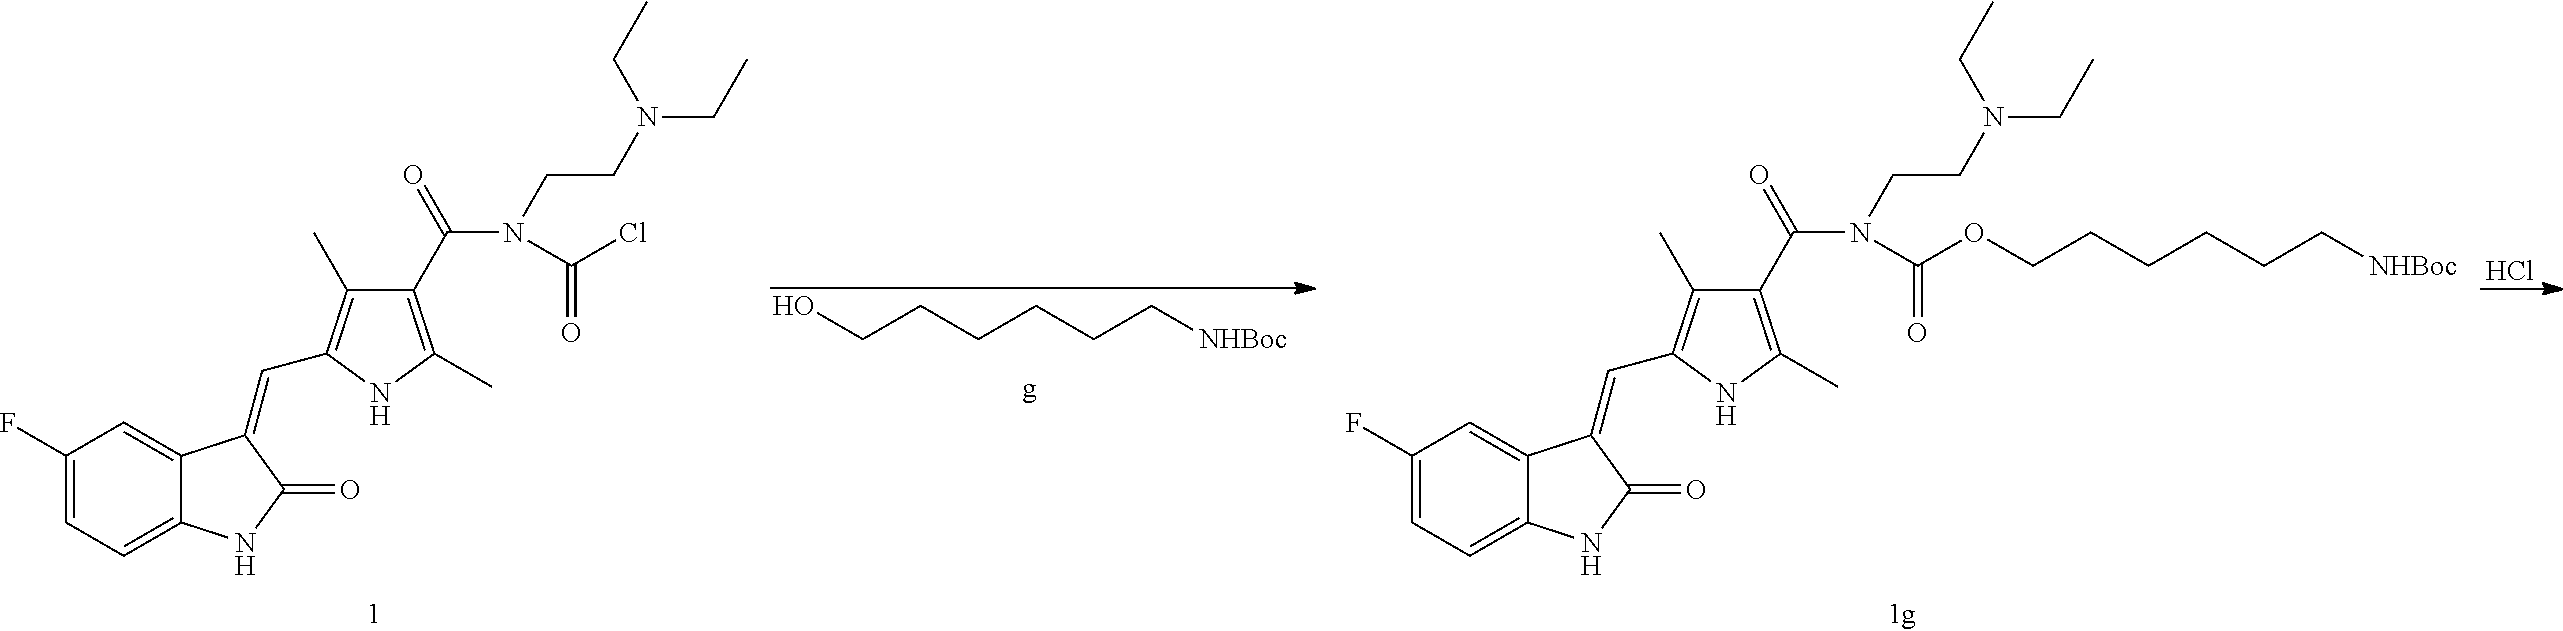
C1(F)=CC=C2C(=C1)C(=CC1=C(C)C(C(=O)N(CCN(CC)CC)C(=O)Cl)=C(C)N1)C(=O)N2.Cl.C(CCCCC[NHBoc])O.C1(F)=CC=C2C(=C1)C(=CC1=C(C)C(C(=O)N(CCN(CC)CC)C(=O)OCCCCCC[NHBoc])=C(C)N1)C(=O)N2
